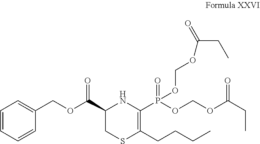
C1(C(OCC2=CC=CC=C2)=O)CSC(CCCC)=C(P(OCOC(=O)CC)(=O)OCOC(CC)=O)N1
